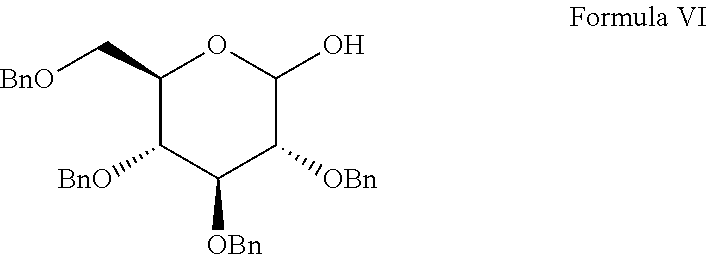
C1(C[BnO])OC(O)C([OBn])C([OBn])C1[BnO]
